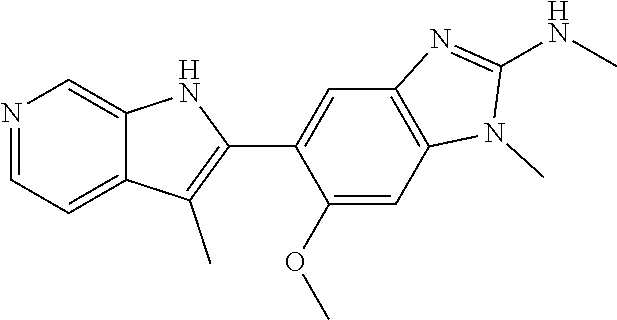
N1=CC=C2C(=C1)NC(C1=CC3=C(C=C1OC)N(C)C(NC)=N3)=C2C
